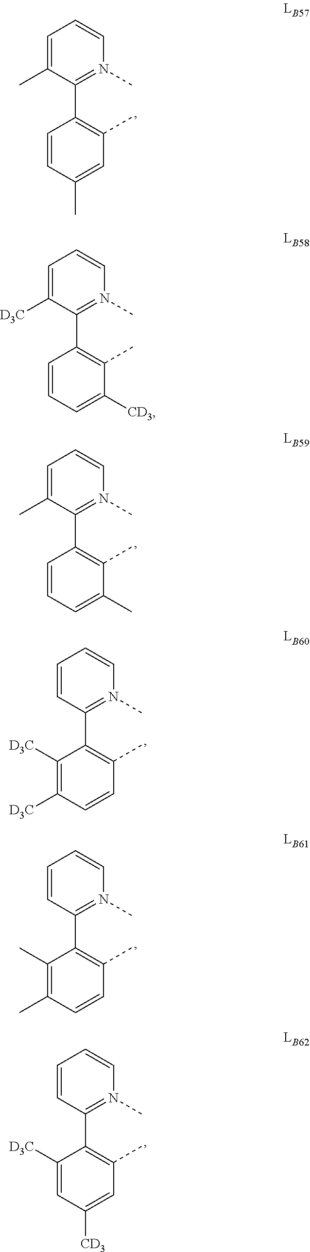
C1=CC(C)=CC(C)=C1C1=N(C)C=CC=C1C.C1=CC=C(C)C(C)=C1C1=N(C)C=CC=C1C.C1([D3C])=C([D3C])C=CC(C)=C1C1=N(C)C=CC=C1.C1(C)=C(C)C=CC(C)=C1C1=N(C)C=CC=C1.C1([D3C])=CC([CD3])=CC(C)=C1C1=N(C)C=CC=C1.C1=CC=C([CD3])C(C)=C1C1=N(C)C=CC=C1[D3C]
